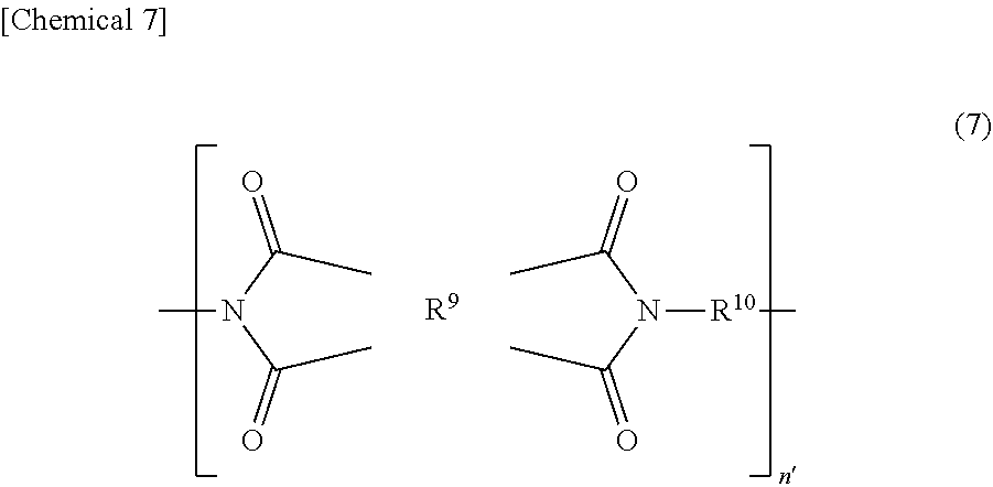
CC(N(C(C)=O)C)=O.CC(N(C(C)=O)[R10]C)=O.[R9]
